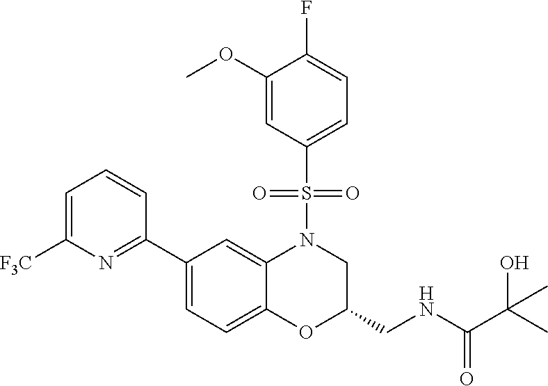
C1=C([F3C])N=C(C2=CC=C3C(=C2)N(S(C2=CC=C(F)C(OC)=C2)(=O)=O)CC(CNC(C(O)(C)C)=O)O3)C=C1
